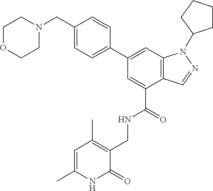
C12=C(C=C(C3=CC=C(CN4CCOCC4)C=C3)C=C1C(=O)NCC1=C(C)C=C(C)NC1=O)N(C1CCCC1)N=C2
